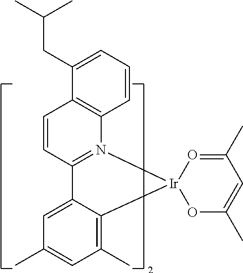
CC(C)CC1=CC=CC2=C1C=CC1=N2[Ir]2(C3=C(C)C=C(C)C=C13)OC(C)=CC(C)=O2
